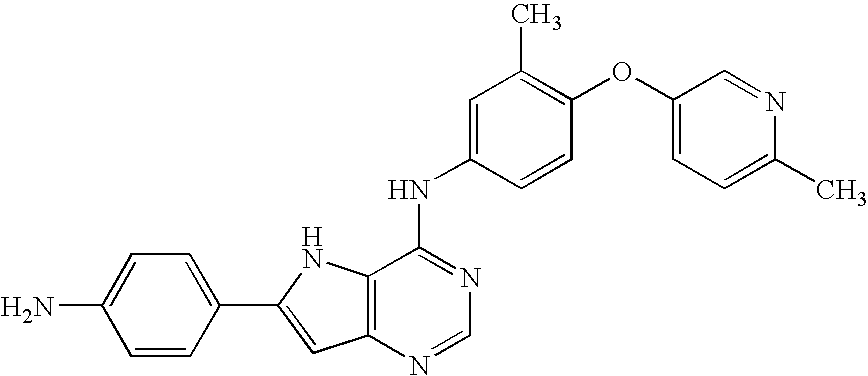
C12=C(N=CN=C1NC1=CC(C)=C(OC3=CC=C(C)N=C3)C=C1)C=C(C1=CC=C(N)C=C1)N2
